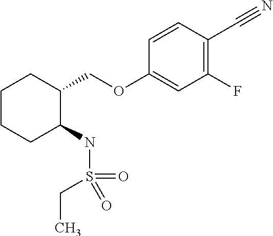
C1CCC(NS(CC)(=O)=O)C(COC2=CC(F)=C(C#N)C=C2)C1
